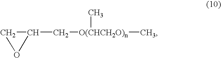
C1C(C[O(CHCH2O)n](C)C)O1
